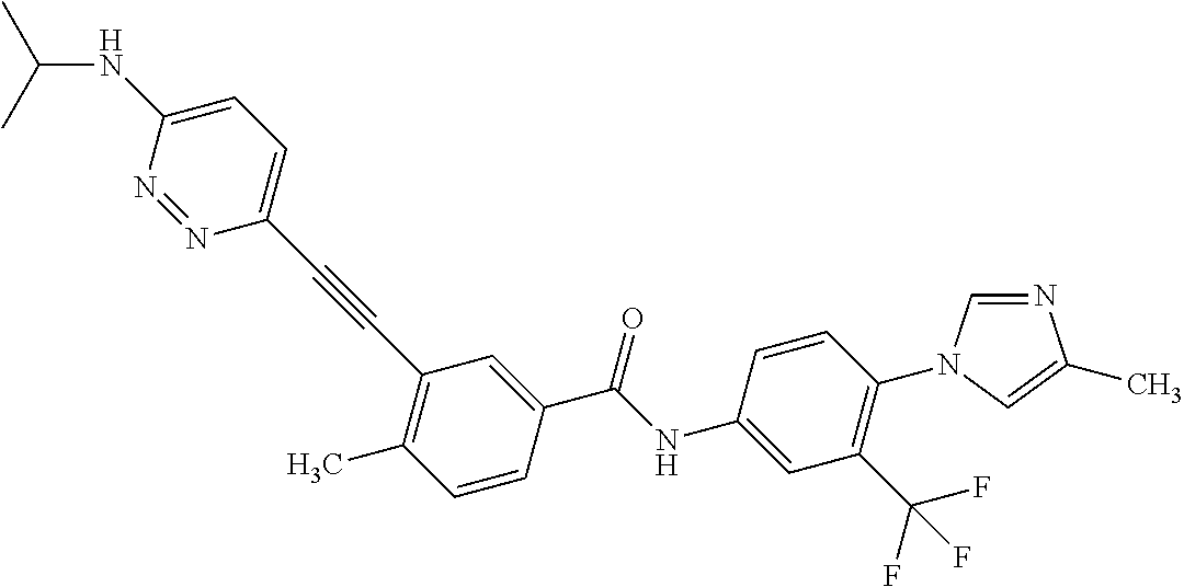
C(C1=CC(C#CC2=CC=C(NC(C)C)N=N2)=C(C)C=C1)(NC1=CC(C(F)(F)F)=C(N2C=NC(C)=C2)C=C1)=O
